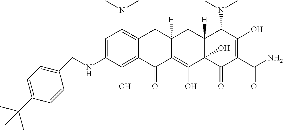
C1=C(NCC2=CC=C(C(C)(C)C)C=C2)C(O)=C2C(=C1N(C)C)CC1([H])C(=C(O)C3(O)C([H])(C1)C(N(C)C)C(O)=C(C(N)=O)C3=O)C2=O
